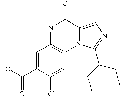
C1=C(C(O)=O)C(Cl)=CC2=C1NC(=O)C1=CN=C(C(CC)CC)N21
